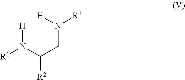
N(CC([R2])N([R1])[H])([R4])[H]
